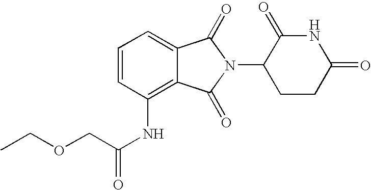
C1=C2C(=C(NC(COCC)=O)C=C1)C(=O)N(C1CCC(=O)NC1=O)C2=O
